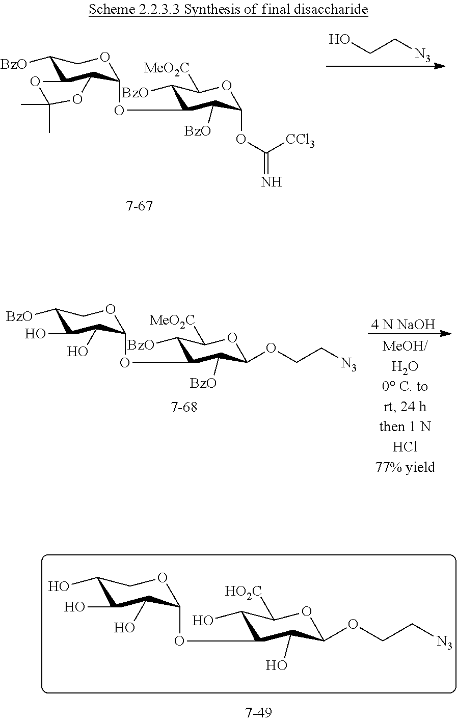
C1([BzO])C2C(C(OC3C([BzO])C([MeO2C])OC(OC([CCl3])=N)C3[BzO])OC1)OC(C)(C)O2.C(C[N3])O.C1([BzO])C(O)C(O)C(OC2C([BzO])C([MeO2C])OC(OCC[N3])C2[BzO])OC1.[4 N NaOH].C1(O)C(O)C(O)C(OC2C(O)C([HO2C])OC(OCC[N3])C2O)OC1
